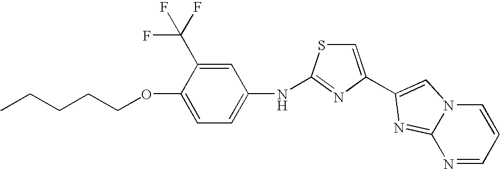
CCCCCOC1=CC=C(NC2=NC(C3=CN4C(=N3)N=CC=C4)=CS2)C=C1C(F)(F)F
